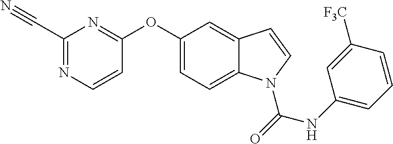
C1(OC2=NC(C#N)=NC=C2)=CC=C2C(=C1)C=CN2C(NC1=CC=CC([F3C])=C1)=O
